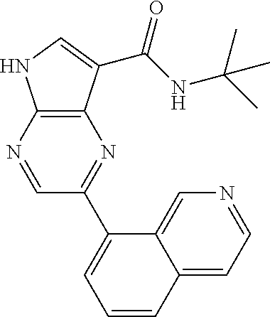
C1=NC2=C(N=C1C1=CC=CC3=CC=NC=C13)C(C(NC(C)(C)C)=O)=CN2
